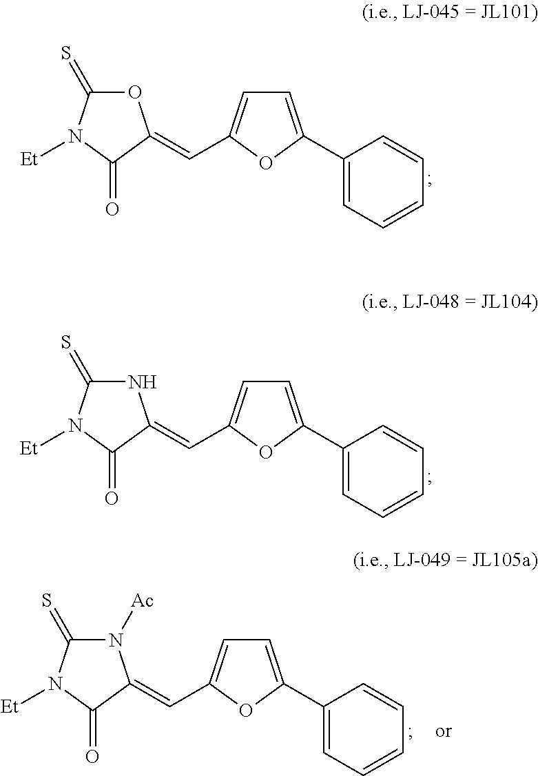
O1C(=S)N([Et])C(=O)C1=CC1=CC=C(C2=CC=CC=C2)O1.N1C(=S)N([Et])C(=O)C1=CC1=CC=C(C2=CC=CC=C2)O1.N1([Ac])C(=S)N([Et])C(=O)C1=CC1=CC=C(C2=CC=CC=C2)O1
